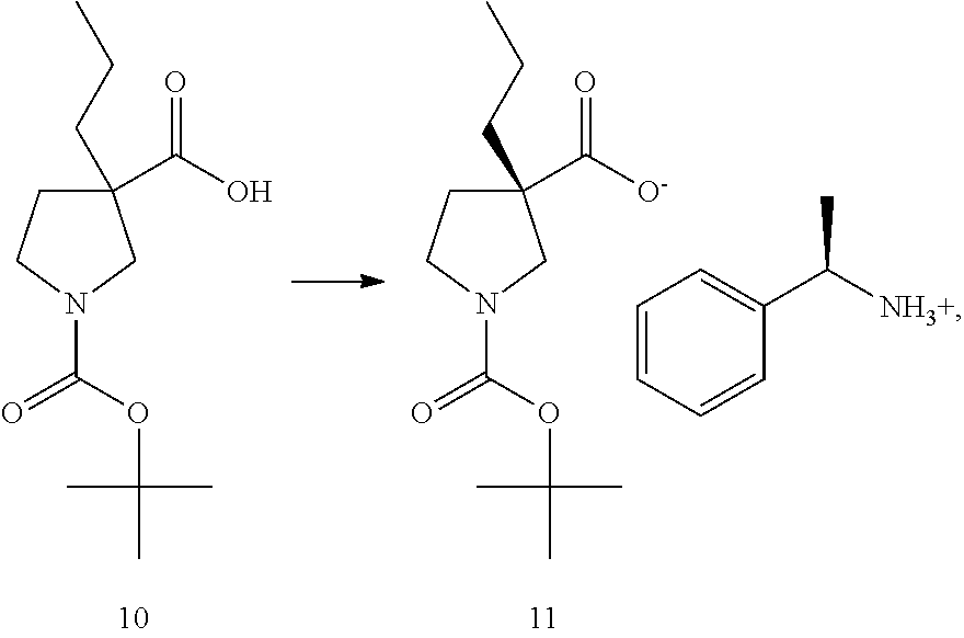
C1(CCC)(C(O)=O)CCN(C(OC(C)(C)C)=O)C1.C1(CCC)(C([O-])=O)CCN(C(OC(C)(C)C)=O)C1.C1=CC=CC(C([NH3+])C)=C1
